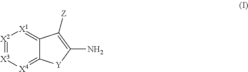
[X2]1=[X3][X4]=C2C(=[X1]1)C([Z])=C(N)[Y]2
